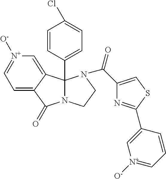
C12(C3=CC=C(Cl)C=C3)N(CCN1C(C1=CSC(C3=C[N+]([O-])=CC=C3)=N1)=O)C(=O)C1=CC=[N+]([O-])C=C21
